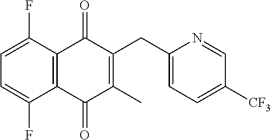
C1=NC(CC2=C(C)C(=O)C3=C(C(F)=CC=C3F)C2=O)=CC=C1[CF3]
